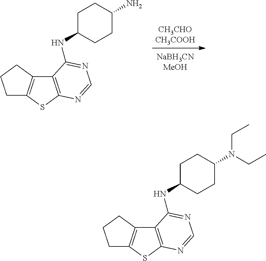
[CH3CHOCH3COOH].N(C1CCC(N)CC1)C1=NC=NC2=C1C1=C(S2)CCC1.N(C1CCC(N(CC)CC)CC1)C1=NC=NC2=C1C1=C(S2)CCC1
